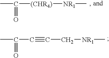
CC([(CHR4)][NR1]C)=O.CC(C#CC[NR1]C)=O
